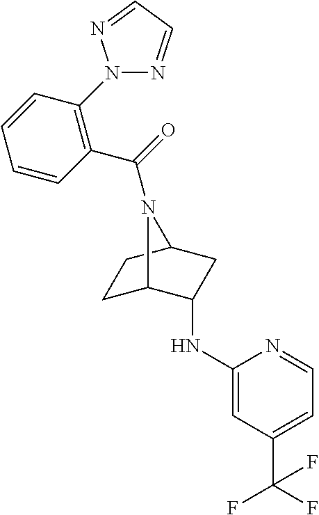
C1C2C(NC3=CC(C(F)(F)F)=CC=N3)CC(C1)N2C(=O)C1=C(N2N=CC=N2)C=CC=C1
